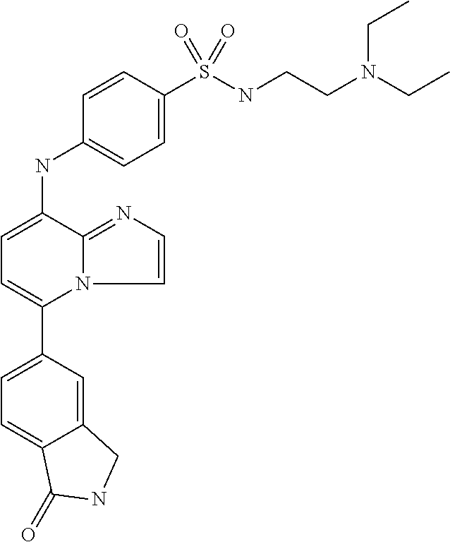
C12=CC(C3=CC=C(NC4=CC=C(S(NCCN(CC)CC)(=O)=O)C=C4)C4=NC=CN34)=CC=C1C(=O)NC2
